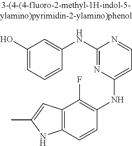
C12=C(C=CC(NC3=CC=NC(NC4=CC(O)=CC=C4)=N3)=C1F)NC(C)=C2
